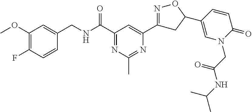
C1(OC)=C(F)C=CC(CNC(C2=NC(C)=NC(C3=NOC(C4=CN(CC(=O)NC(C)C)C(=O)C=C4)C3)=C2)=O)=C1
